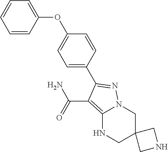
C1(C2=NN3C(=C2C(N)=O)NCC2(C3)CNC2)=CC=C(OC2=CC=CC=C2)C=C1
